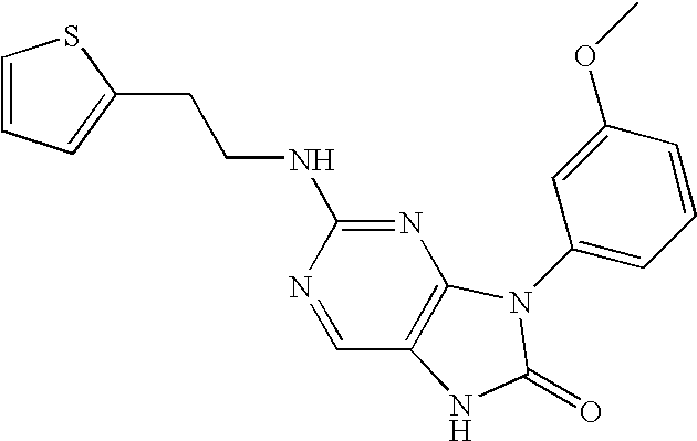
C1=CC=C(CCNC2=NC3=C(C=N2)NC(=O)N3C2=CC=CC(OC)=C2)S1
